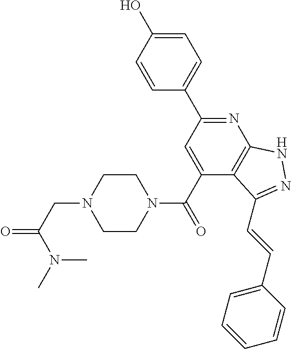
C1=C(O)C=CC(C2=NC3=C(C(C(=O)N4CCN(CC(=O)N(C)C)CC4)=C2)C(C=CC2=CC=CC=C2)=NN3)=C1
